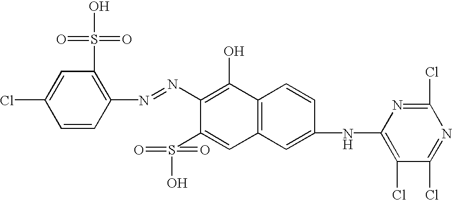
ClC1=CC(S(O)(=O)=O)=C(N=NC2=C(O)C3=C(C=C2S(=O)(=O)O)C=C(NC2=C(Cl)C(Cl)=NC(Cl)=N2)C=C3)C=C1
